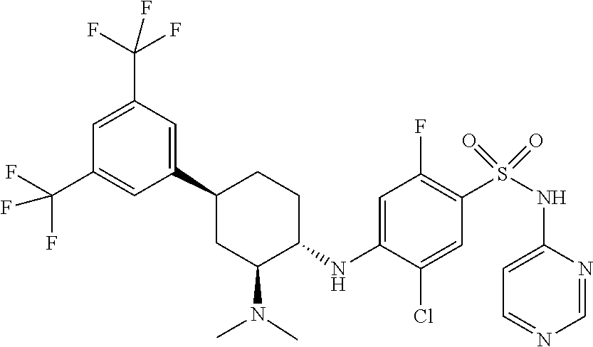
C1(C2CC(N(C)C)C(NC3=CC(F)=C(S(=O)(=O)NC4=CC=NC=N4)C=C3Cl)CC2)=CC(C(F)(F)F)=CC(C(F)(F)F)=C1
